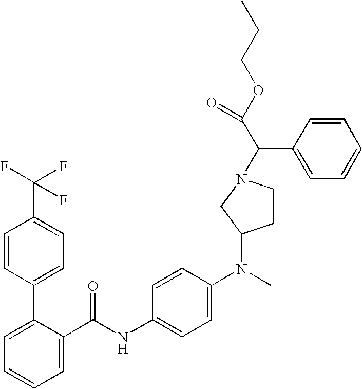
C1=C(C(NC2=CC=C(N(C)C3CCN(C(C(OCCC)=O)C4=CC=CC=C4)C3)C=C2)=O)C(C2=CC=C(C(F)(F)F)C=C2)=CC=C1
